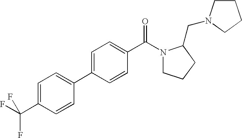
C1=C(C(F)(F)F)C=CC(C2=CC=C(C(N3CCCC3CN3CCCC3)=O)C=C2)=C1
